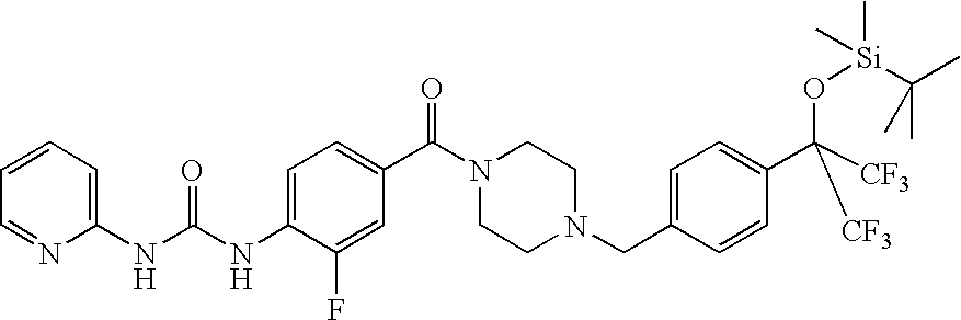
C1(NC(=O)NC2=CC=C(C(=O)N3CCN(CC4=CC=C(C([CF3])([CF3])O[Si](C(C)(C)C)(C)C)C=C4)CC3)C=C2F)=CC=CC=N1
